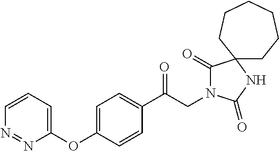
C1(C(CN2C(=O)C3(NC2=O)CCCCCC3)=O)=CC=C(OC2=CC=CN=N2)C=C1
